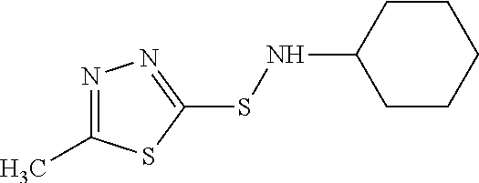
N1=C(C)SC(SNC2CCCCC2)=N1
